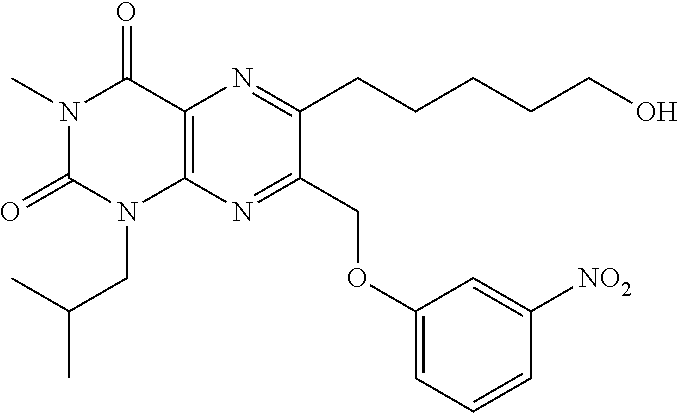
C12=C(N=C(COC3=CC=CC([NO2])=C3)C(CCCCCO)=N1)N(CC(C)C)C(=O)N(C)C2=O
